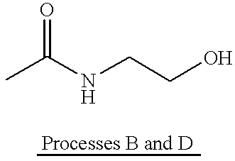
C(NCCO)(C)=O
